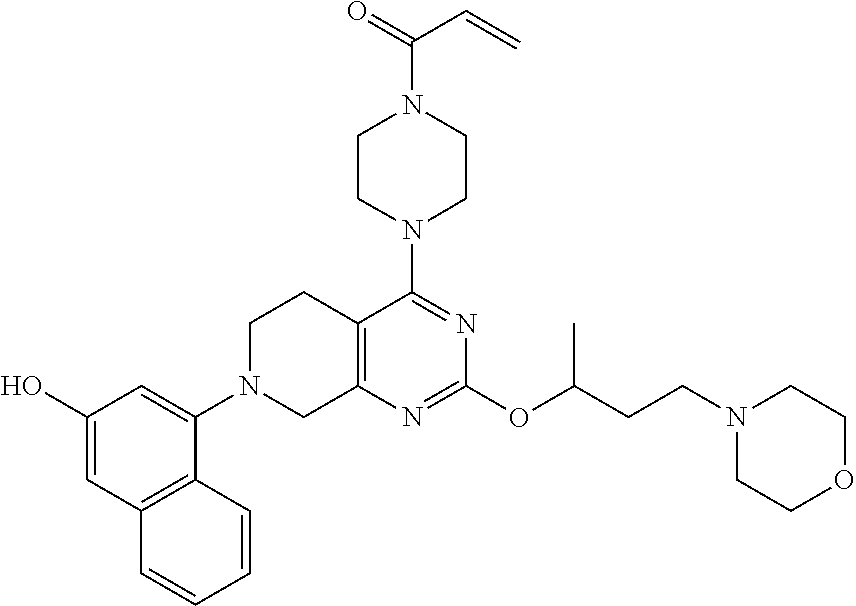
C1(O)=CC2=C(C(N3CC4=C(CC3)C(N3CCN(C(=O)C=C)CC3)=NC(OC(CCN3CCOCC3)C)=N4)=C1)C=CC=C2
